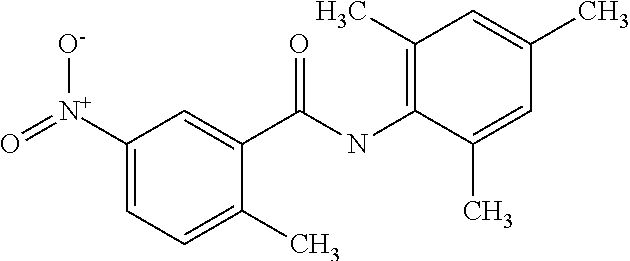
C1([N+](=O)[O-])=CC=C(C)C(C(NC2=C(C)C=C(C)C=C2C)=O)=C1
